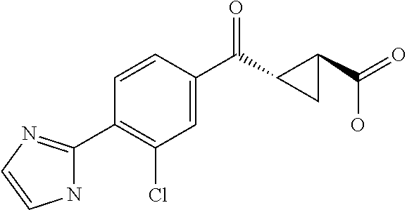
C1(Cl)=C(C2=NC=CN2)C=CC(C(=O)C2C(C(O)=O)C2)=C1
